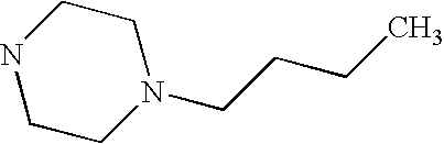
N1CCN(CCCC)CC1
